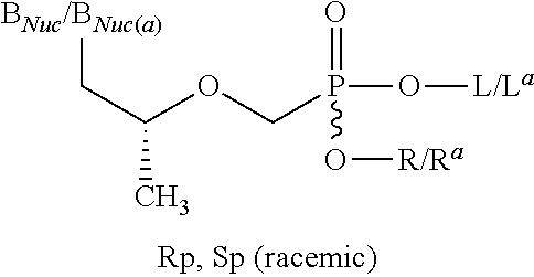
C(OCP(O[L/La])(=O)O[R/Ra])(C[BNuc/BNuc(a)])C
